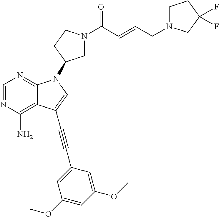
C1=NC(N)=C2C(=N1)N(C1CN(C(C=CCN3CCC(F)(F)C3)=O)CC1)C=C2C#CC1=CC(OC)=CC(OC)=C1
